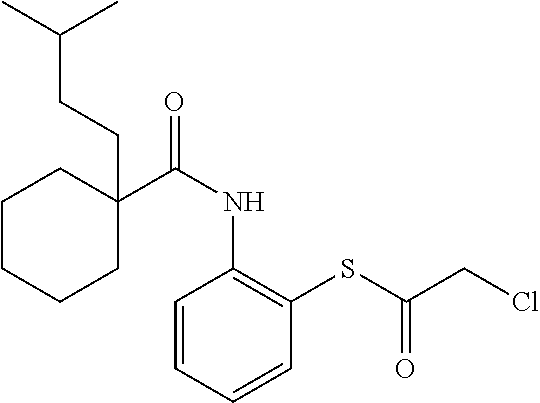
C1(C(NC2=C(SC(CCl)=O)C=CC=C2)=O)(CCC(C)C)CCCCC1
